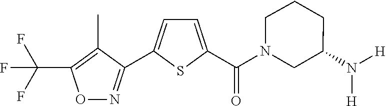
C(F)(F)(C1=C(C)C(C2=CC=C(C(N3CC(N([H])[H])CCC3)=O)S2)=NO1)F
